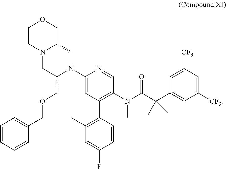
CN(C(C(C1=CC([CF3])=CC([CF3])=C1)(C)C)=O)C1=C(C2=C(C)C=C(F)C=C2)C=C(N2CC3N(CC2COCC2=CC=CC=C2)CCOC3)N=C1
